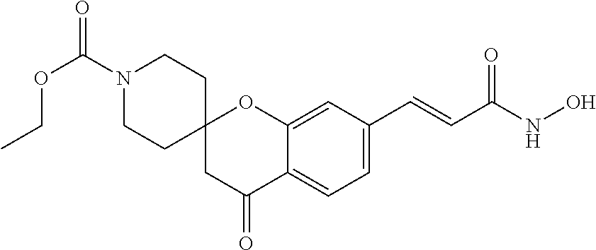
C12(CC(=O)C3=CC=C(C=CC(NO)=O)C=C3O1)CCN(C(OCC)=O)CC2
